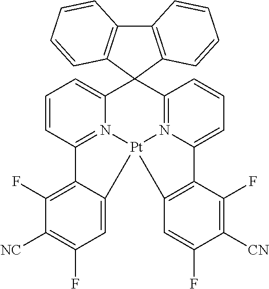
C12=C(F)C([NC])=C(F)C=C1[Pt]13N4=C2C=CC=C4C2(C4=N1C(=CC=C4)C1=C3C=C(F)C([CN])=C1F)C1=C(C3=C2C=CC=C3)C=CC=C1
